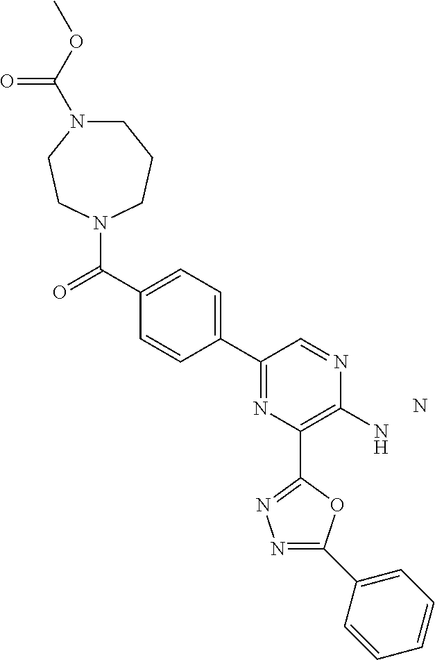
N.C1N(C(=O)OC)CCN(C(=O)C2=CC=C(C3=NC(C4=NN=C(C5=CC=CC=C5)O4)=C(N)N=C3)C=C2)CC1
